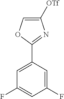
C1(C2=CC(F)=CC(F)=C2)=NC([OTf])=CO1
